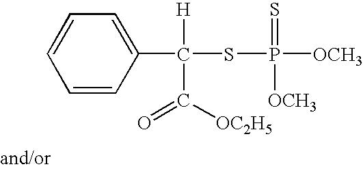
C1=CC(C(SP([OCH3])(=S)[OCH3])([H])C([OC2H5])=O)=CC=C1
